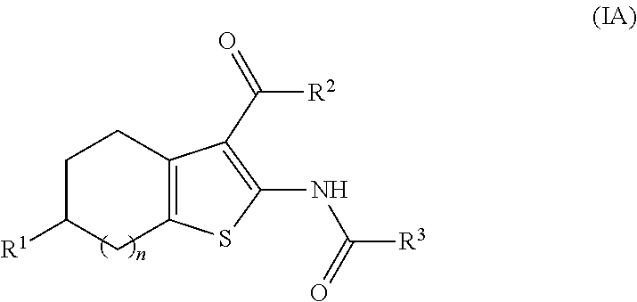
C1C2=C(CCC1[R1])C(C([R2])=O)=C(NC([R3])=O)S2
